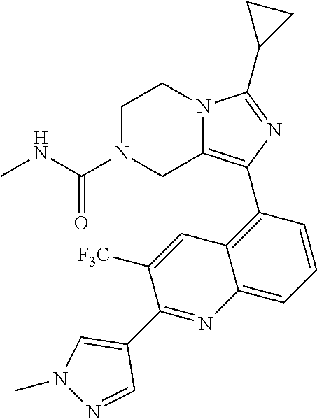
C1N(C(NC)=O)CC2=C(C3=C4C(=CC=C3)N=C(C3=CN(C)N=C3)C([F3C])=C4)N=C(C3CC3)N2C1
